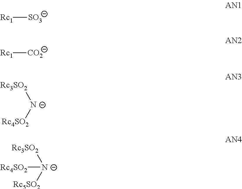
[Rc1][SO3].[Rc1][CO2].[Rc3SO2][N-][Rc4SO2].[Rc3SO2][N-]([Rc5SO2])[Rc4SO2]
